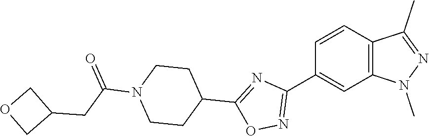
C(C(=O)N1CCC(C2=NC(C3=CC4=C(C=C3)C(C)=NN4C)=NO2)CC1)C1COC1
